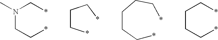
N(CC*)(C*)C.C(C*)C*.C(*)CCCC*.C(CC*)C*
